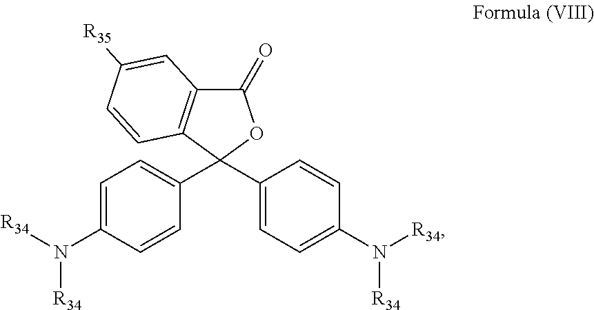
C1=C(N([R34])[R34])C=CC(C2(C3=CC=C(N([R34])[R34])C=C3)OC(=O)C3=C2C=CC([R35])=C3)=C1
